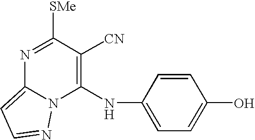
N1=C([SMe])C([CN])=C(NC2=CC=C(O)C=C2)N2C1=CC=N2
